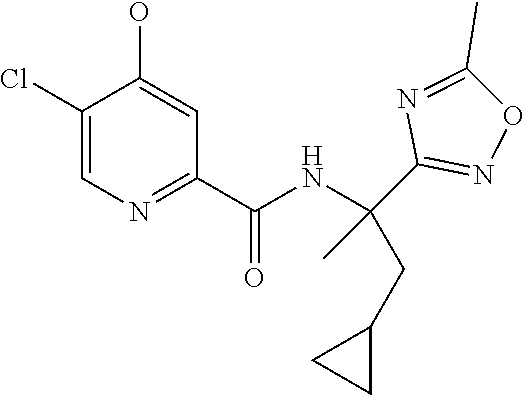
C1(Cl)=CN=C(C(=O)NC(CC2CC2)(C2=NOC(C)=N2)C)C=C1O
